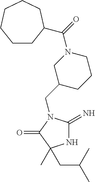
N1C(=N)N(CC2CCCN(C(=O)C3CCCCCC3)C2)C(=O)C1(C)CC(C)C
